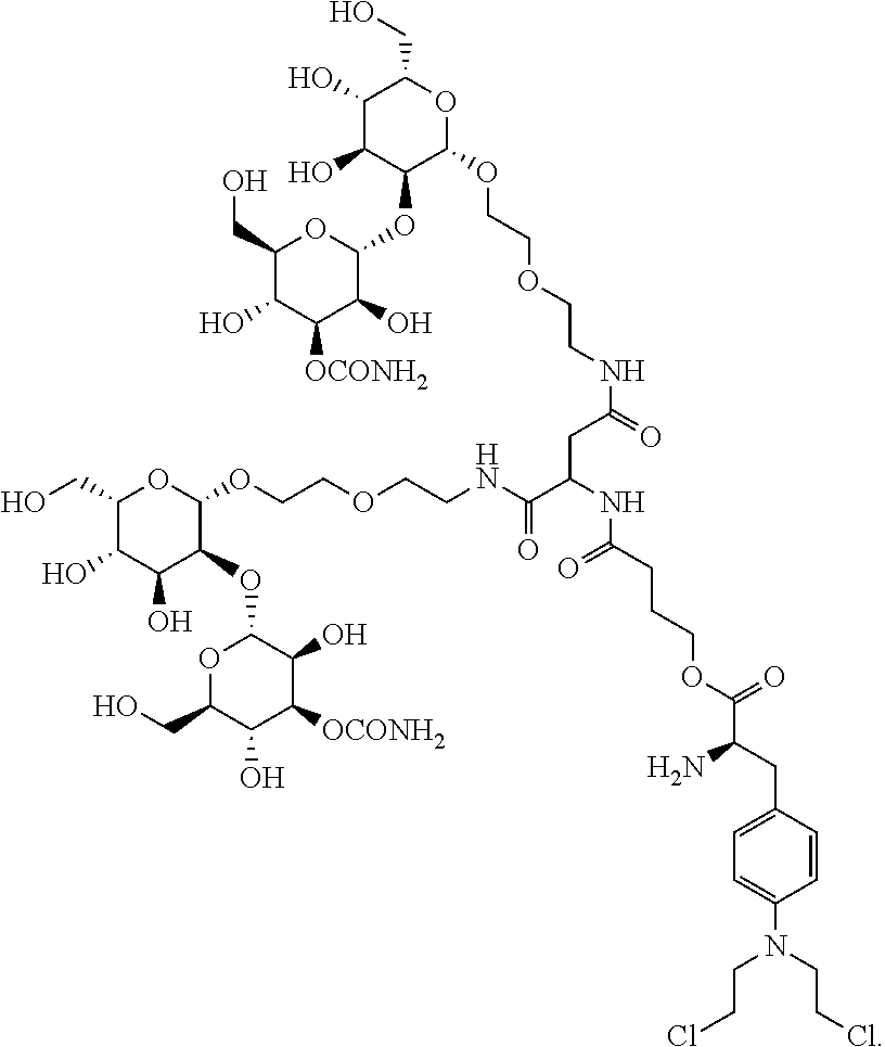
C1(CO)C(O)C(O)C(OC2C(O)C([OCONH2])C(O)C(CO)O2)C(OCCOCCNC(C(NC(=O)CCCOC(C(CC2=CC=C(N(CCCl)CCCl)C=C2)N)=O)CC(=O)NCCOCCOC2OC(CO)C(O)C(O)C2OC2C(O)C([OCONH2])C(O)C(CO)O2)=O)O1
